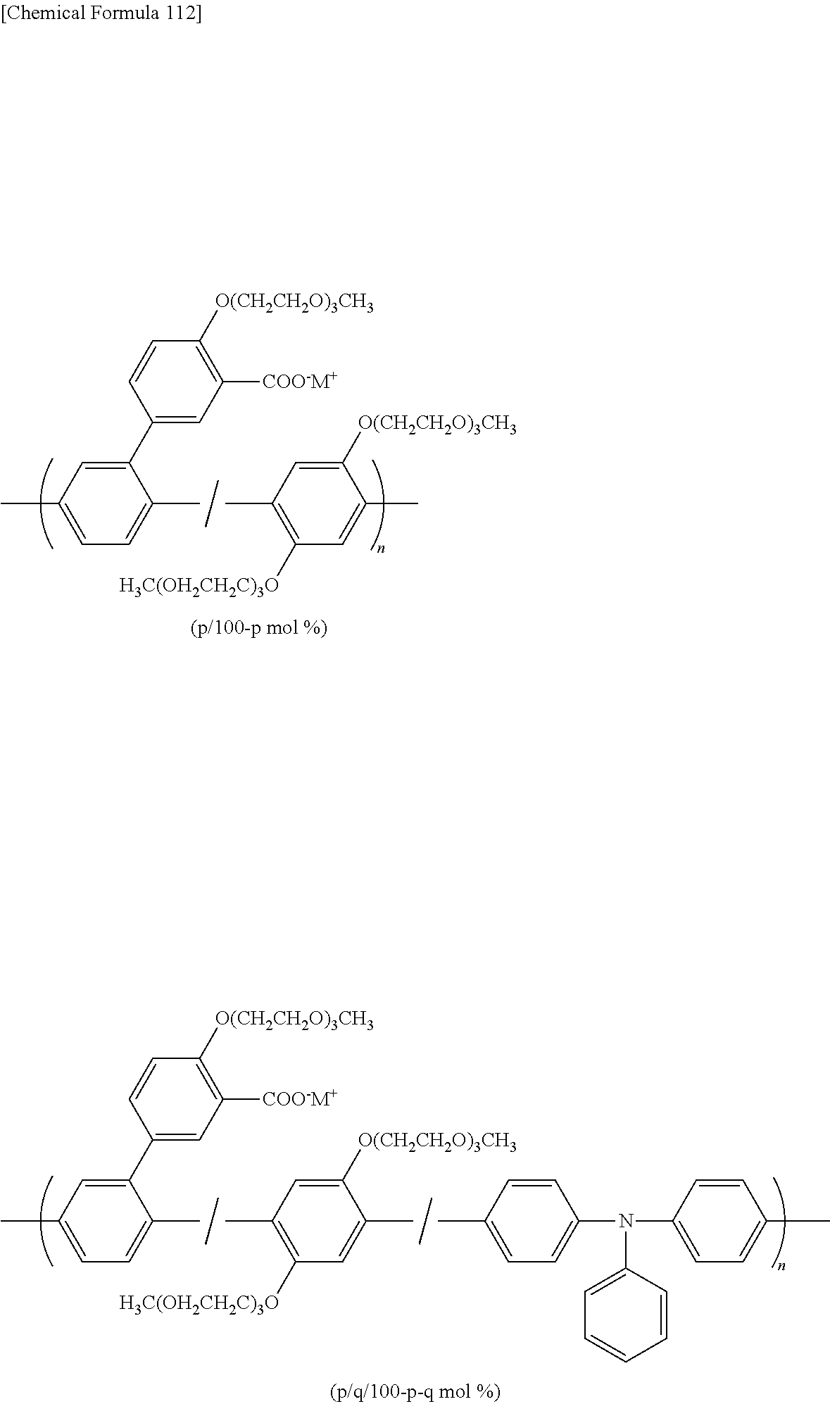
C1=CC([O(CH2CH2O)3CH3])=C([COO-M+])C=C1C1=CC(C)=CC=C1C.C1([H3C(OH2CH2C)3O])=C(C)C=C([O(CH2CH2O)3CH3])C(C)=C1.C1=CC([O(CH2CH2O)3CH3])=C([COO-M+])C=C1C1=CC(C)=CC=C1C.C1([H3C(OH2CH2C)3O])=C(C)C=C([O(CH2CH2O)3CH3])C(C)=C1.C1(C)=CC=C(N(C2=CC=C(C)C=C2)C2=CC=CC=C2)C=C1
